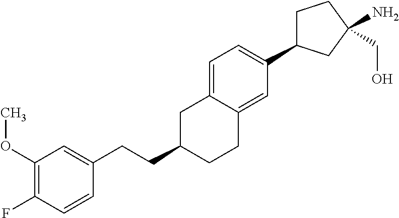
C(C1CCC2=CC(C3CCC(N)(CO)C3)=CC=C2C1)CC1=CC(OC)=C(F)C=C1
